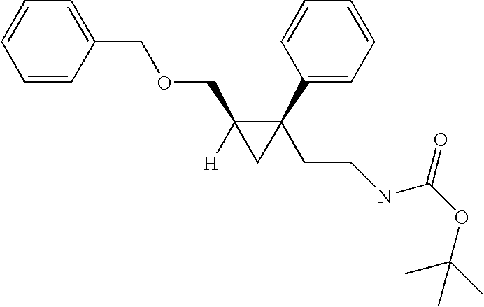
C1=CC(COCC2([H])CC2(C2=CC=CC=C2)CCNC(OC(C)(C)C)=O)=CC=C1
